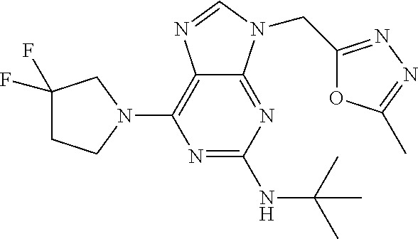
N1=C(NC(C)(C)C)N=C2C(=C1N1CC(F)(F)CC1)N=CN2CC1=NN=C(C)O1
